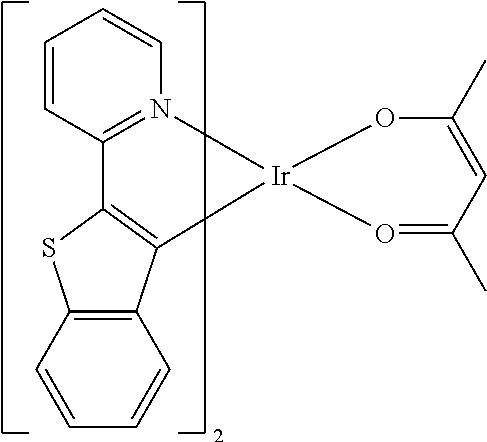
C12=N(C=CC=C1)[Ir]1(C3=C2SC2=C3C=CC=C2)O=C(C)C=C(C)O1
